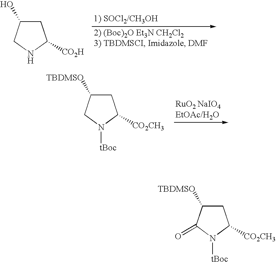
C1C(O)CNC1[CO2H].C1C([TBDMSO])CN([tBoc])C1[CO2CH3].C1C([TBDMSO])C(=O)N([tBoc])C1[CO2CH3]
